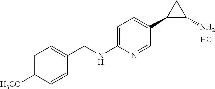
C1=C(NCC2=CC=C([H3CO])C=C2)N=CC(C2C(N)C2)=C1.Cl
